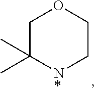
C1C(C)(C)[N*]CCO1
